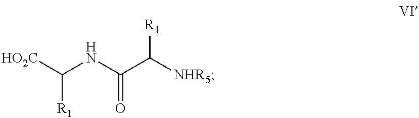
[HO2C]C(NC(C([NHR5])[R1])=O)[R1]
